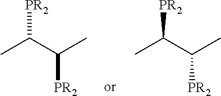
CC(C(C)[PR2])[PR2].CC(C(C)[PR2])[PR2]
